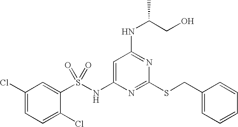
C1=C(NS(C2=CC(Cl)=CC=C2Cl)(=O)=O)N=C(SCC2=CC=CC=C2)N=C1NC(CO)C
